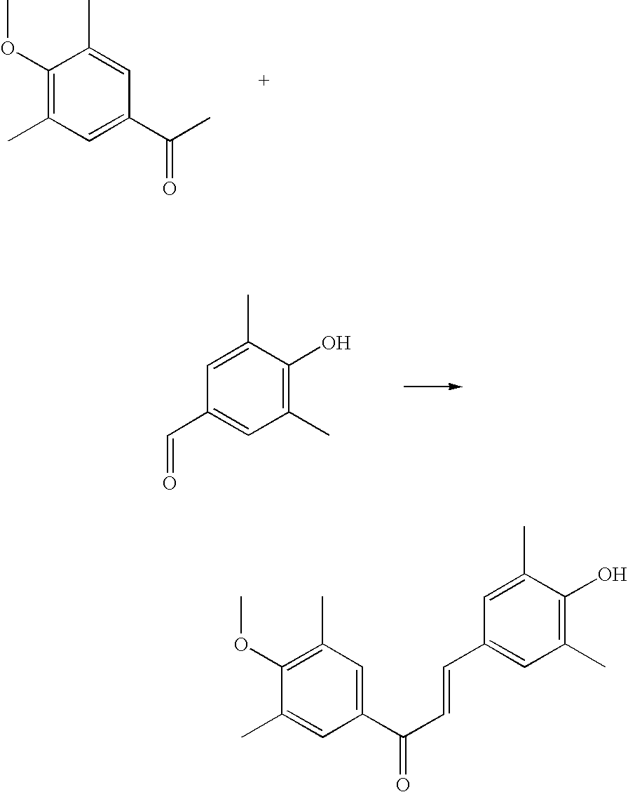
C1(OC)=C(C)C=C(C(C)=O)C=C1C.C1=C(C)C(O)=C(C)C=C1C=O.C1(C)=CC(C(C=CC2=CC(C)=C(O)C(C)=C2)=O)=CC(C)=C1OC
